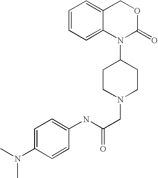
N(C(CN1CCC(N2C(=O)OCC3=CC=CC=C23)CC1)=O)C1=CC=C(N(C)C)C=C1
